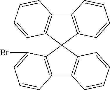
C12=C(C3(C4=C1C=CC=C4)C1=C(C4=C3C=CC=C4)C=CC=C1Br)C=CC=C2
